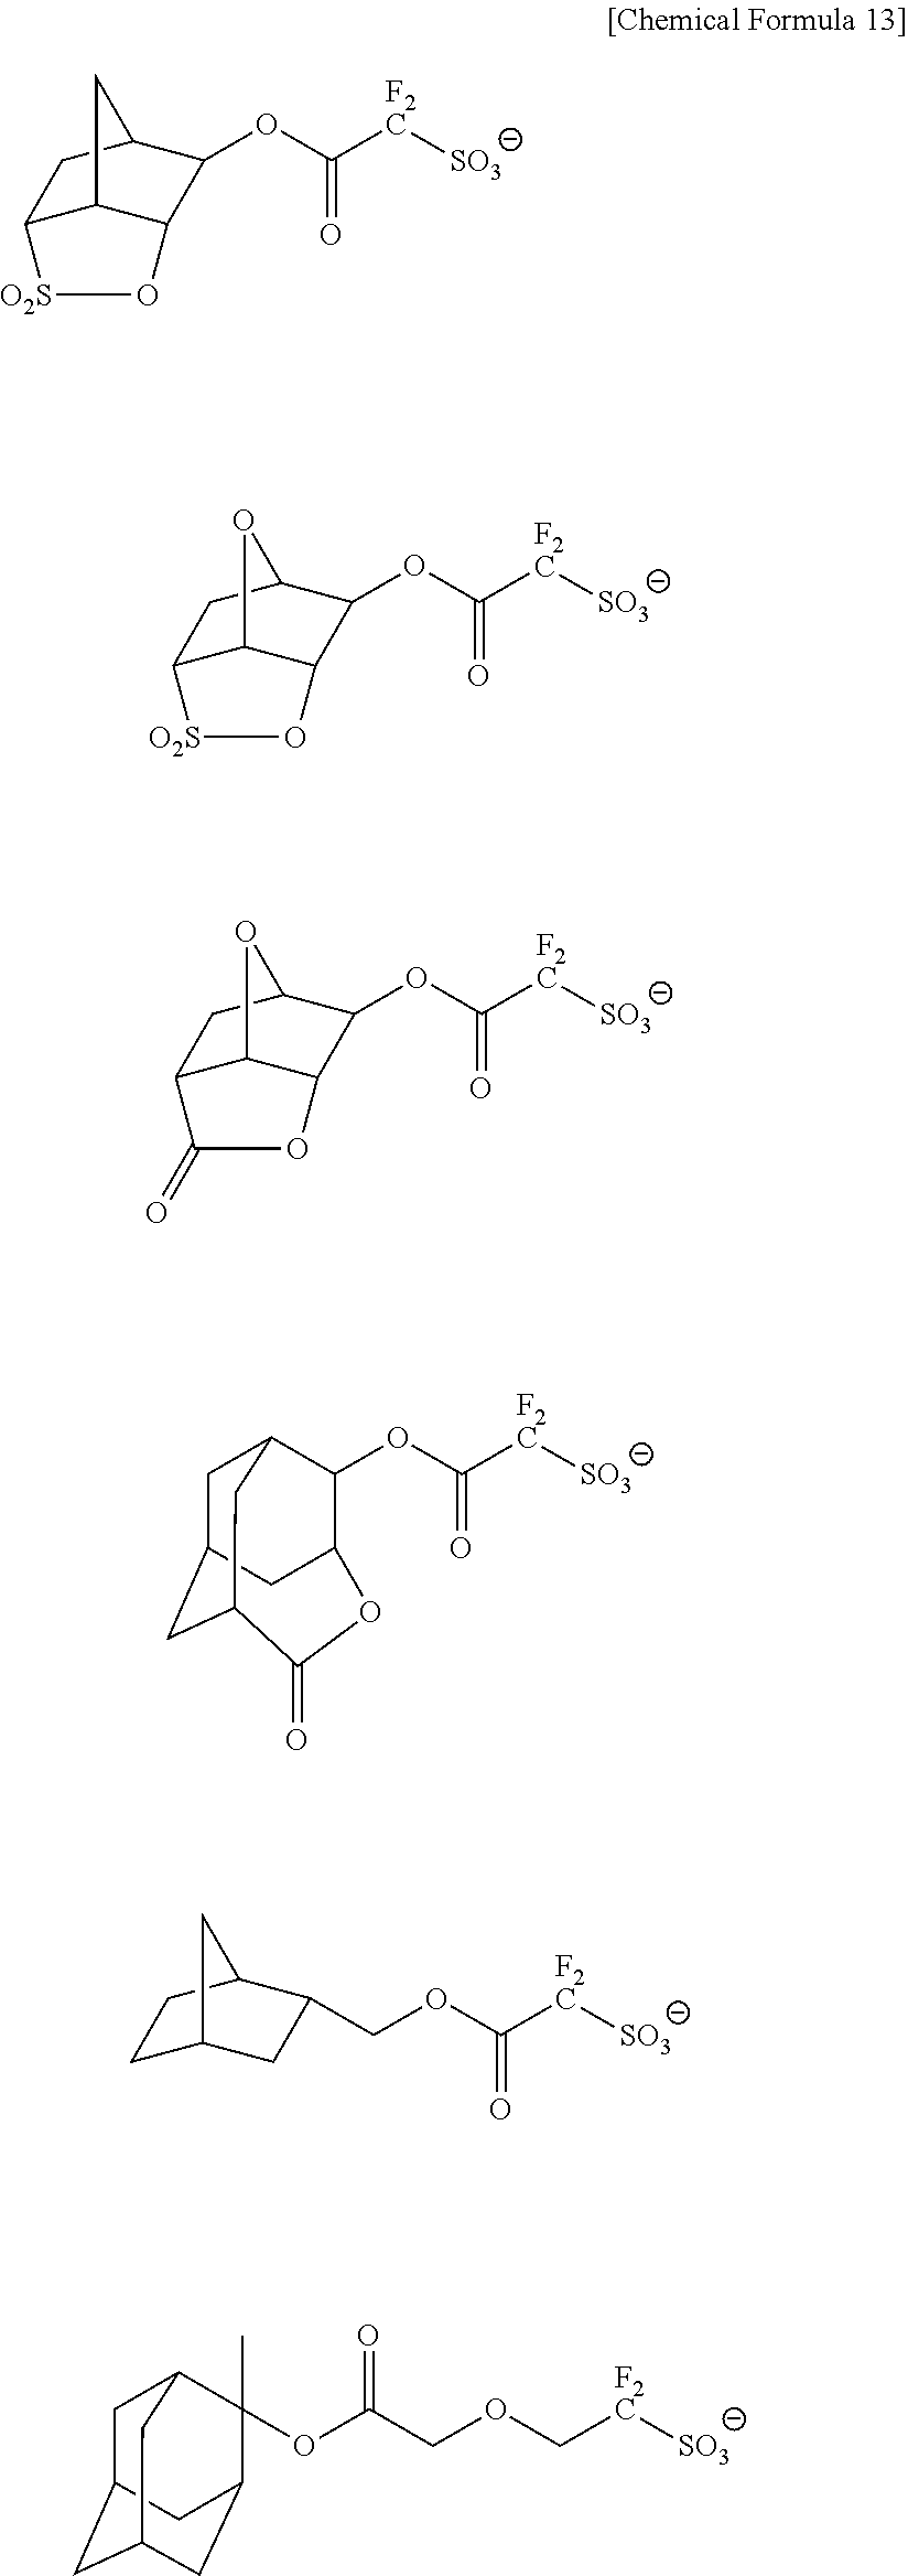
C12C3C(C(OC([F2C][SO3])=O)C(C1)C3)O[O2S]2.C12C3C(C(OC([F2C][SO3])=O)C(C1)O3)O[O2S]2.C12C3C(C(OC([F2C][SO3])=O)C(C1)O3)OC2=O.C1C2CC3CC1C(OC([F2C][SO3])=O)C(C2)OC3=O.C1C2CC(COC([F2C][SO3])=O)C(C1)C2.C1C2CC3CC(C(OC(COC[F2C][SO3])=O)(C)C1C3)C2
